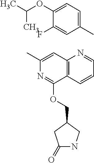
C1(C)=CC=C(OC(C)C)C(F)=C1.CC1=CC2=C(C(OCC3CC(=O)NC3)=N1)C=CC=N2
